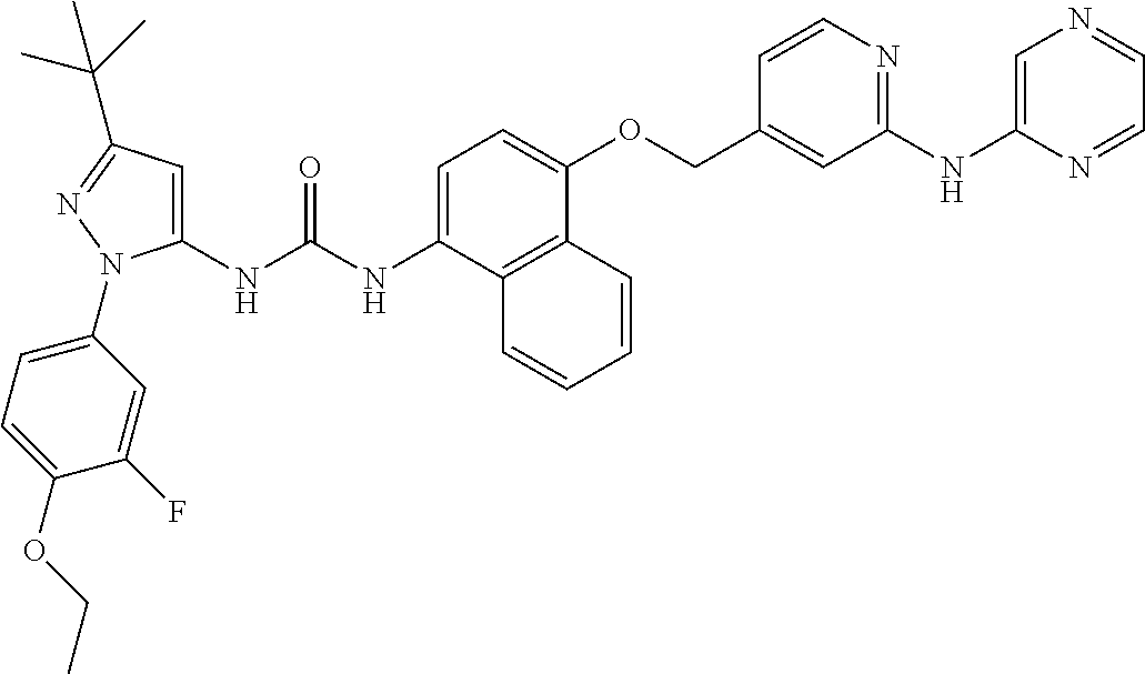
N(C(NC1=CC(C(C)(C)C)=NN1C1=CC=C(OCC)C(F)=C1)=O)C1=CC=C(OCC2=CC(NC3=CN=CC=N3)=NC=C2)C2=C1C=CC=C2
